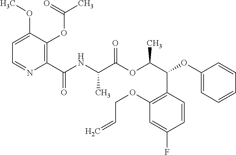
C1=C(OC)C(OC(C)=O)=C(C(NC(C(OC(C(C2=C(OCC=C)C=C(F)C=C2)OC2=CC=CC=C2)C)=O)C)=O)N=C1
